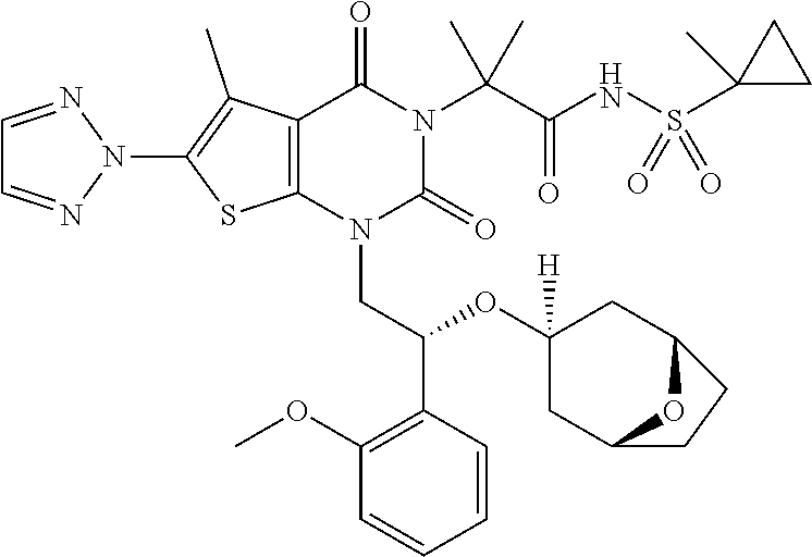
C12=C(N(CC(C3=C(OC)C=CC=C3)OC3([H])CC4OC(C3)CC4)C(=O)N(C(C(=O)NS(C3(C)CC3)(=O)=O)(C)C)C1=O)SC(N1N=CC=N1)=C2C
